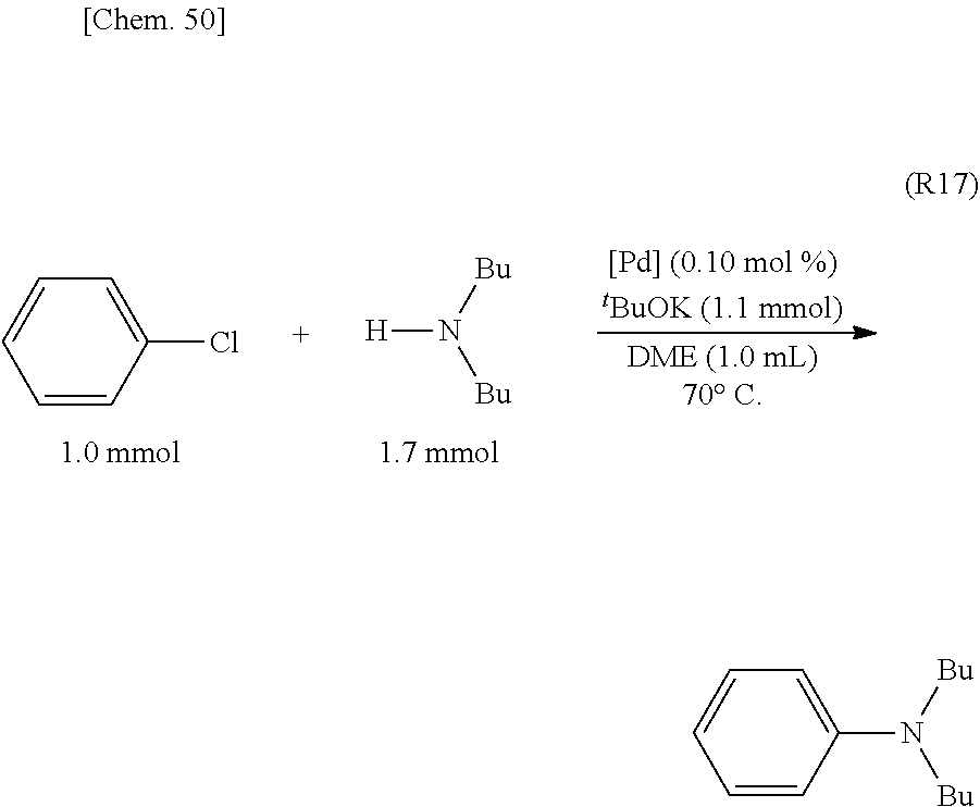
C1=CC(Cl)=CC=C1.[H]N([Bu])[Bu].C1=CC(N([Bu])[Bu])=CC=C1
